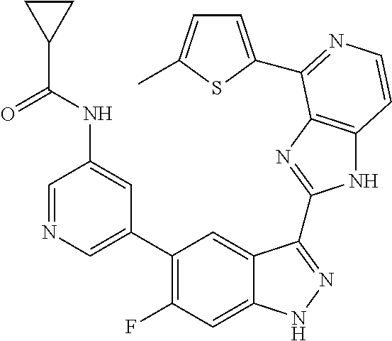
C1=C(C2=C(F)C=C3C(=C2)C(C2=NC4=C(N2)C=CN=C4C2=CC=C(C)S2)=NN3)C=C(NC(C2CC2)=O)C=N1
